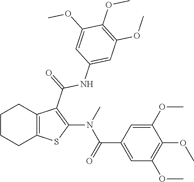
C1CCC2=C(C1)C(C(NC1=CC(OC)=C(OC)C(OC)=C1)=O)=C(N(C(=O)C1=CC(OC)=C(OC)C(OC)=C1)C)S2
